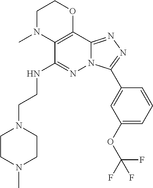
C12=C(C(NCCN3CCN(C)CC3)=NN3C1=NN=C3C1=CC(OC(F)(F)F)=CC=C1)N(C)CCO2
